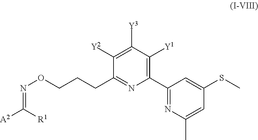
C(ON=C([A2])[R1])CCC1=NC(C2=NC(C)=CC(SC)=C2)=C([Y1])C([Y3])=C1[Y2]
